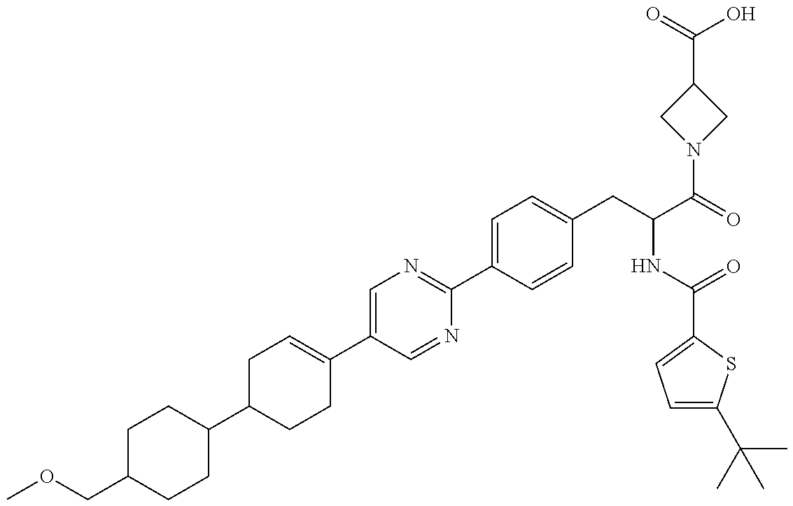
COCC1CCC(C2CCC(C3=CN=C(C4=CC=C(CC(C(=O)N5CC(C(=O)O)C5)NC(=O)C5=CC=C(C(C)(C)C)S5)C=C4)N=C3)=CC2)CC1
